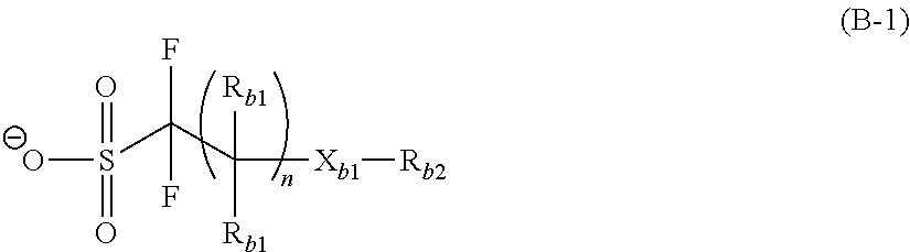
S(C(C([Xb1][Rb2])([Rb1])[Rb1])(F)F)([O-])(=O)=O
